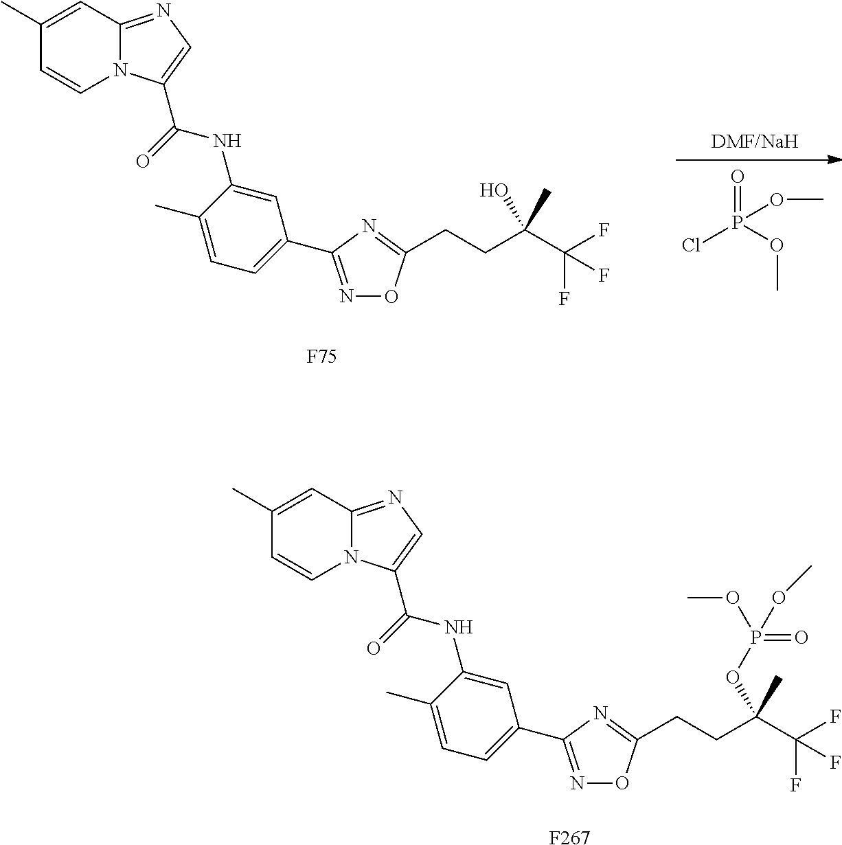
C1(C)=CC2=NC=C(C(NC3=CC(C4=NOC(CCC(C(F)(F)F)(OP(=O)(OC)OC)C)=N4)=CC=C3C)=O)N2C=C1.[F267].O=P(Cl)(OC)OC.C1(C)=CC2=NC=C(C(NC3=CC(C4=NOC(CCC(C(F)(F)F)(O)C)=N4)=CC=C3C)=O)N2C=C1.[F75]
